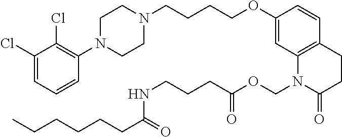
C1(Cl)=CC=CC(N2CCN(CCCCOC3=CC4=C(C=C3)CCC(=O)N4COC(CCCNC(CCCCCC)=O)=O)CC2)=C1Cl
